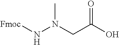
N(N(CC(O)=O)C)[Fmoc]
